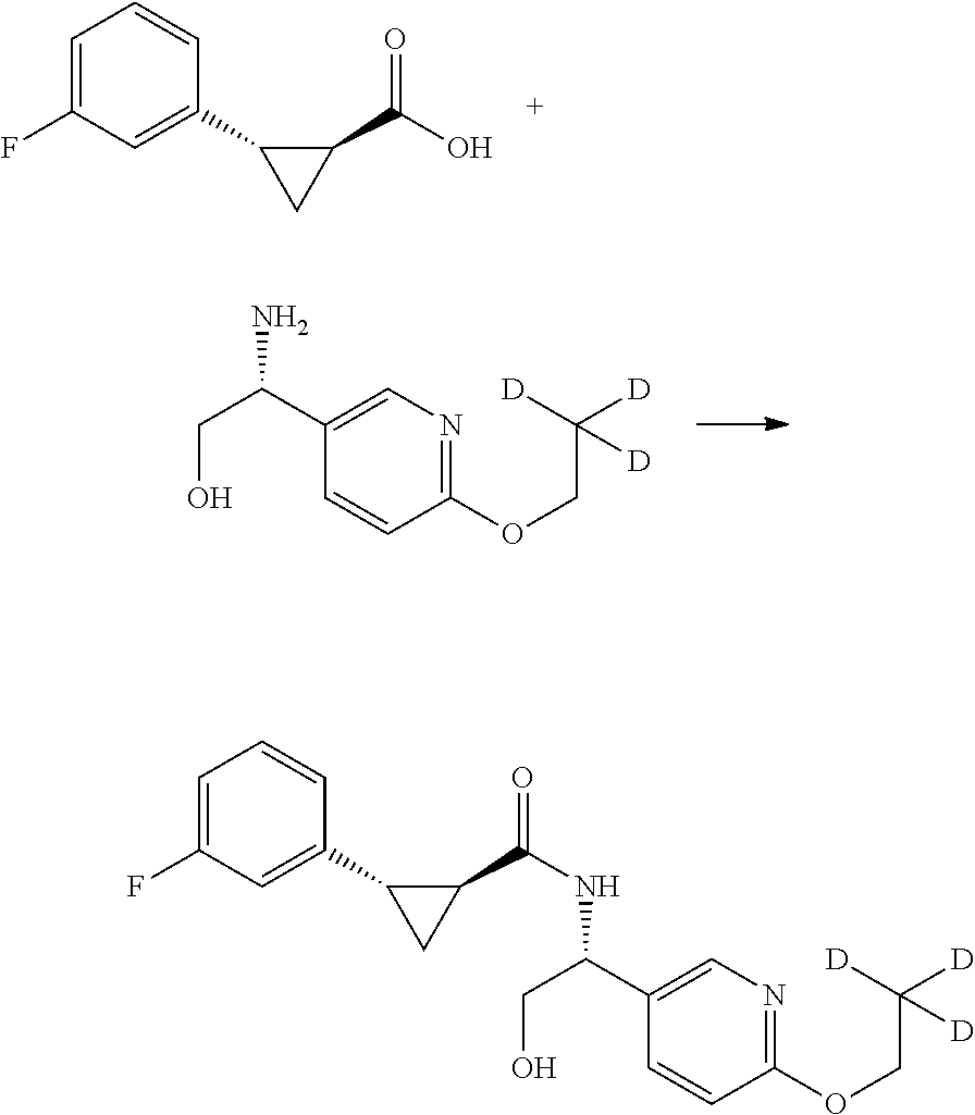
C1=C(F)C=C(C2CC2C(O)=O)C=C1.OCC(C1=CN=C(OCC([D])([D])[D])C=C1)N.C1=C(F)C=C(C2CC2C(=O)NC(CO)C2=CN=C(OCC([D])([D])[D])C=C2)C=C1
